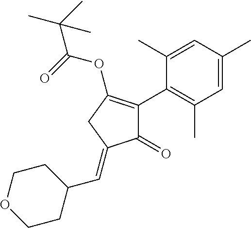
C1(=O)C(C2=C(C)C=C(C)C=C2C)=C(OC(=O)C(C)(C)C)CC1=CC1CCOCC1
